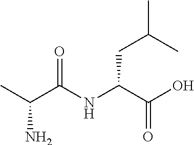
CC(N)C(=O)NC(C(O)=O)CC(C)C
